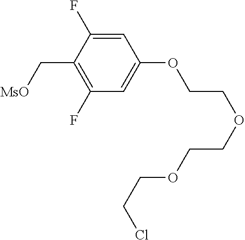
[MsO]CC1=C(F)C=C(OCCOCCOCCCl)C=C1F
